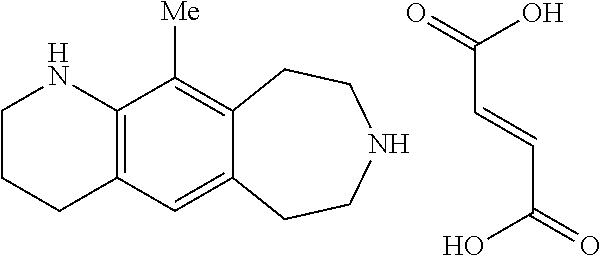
C1CCC2=C(N1)C([Me])=C1C(=C2)CCNCC1.C(C=CC(O)=O)(O)=O
